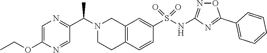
C1=C(OCC)N=CC(C(N2CCC3=C(C2)C=C(S(NC2=NOC(C4=CC=CC=C4)=N2)(=O)=O)C=C3)C)=N1
